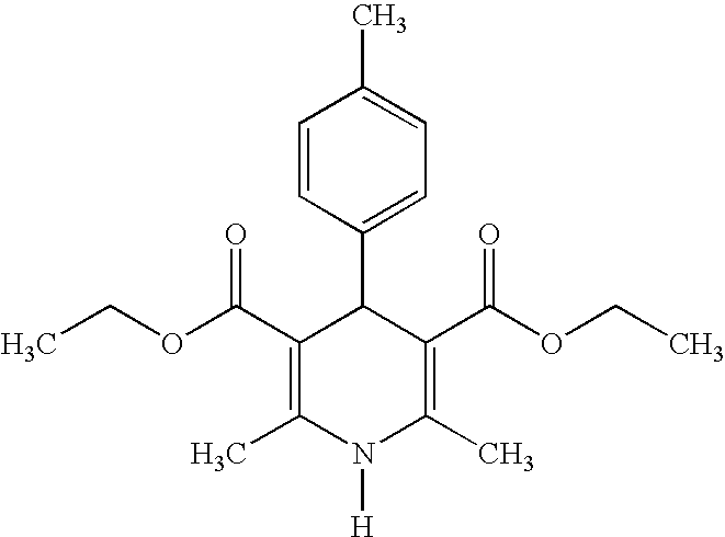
C1=CC(C2C(C(OCC)=O)=C(C)N([H])C(C)=C2C(OCC)=O)=CC=C1C
